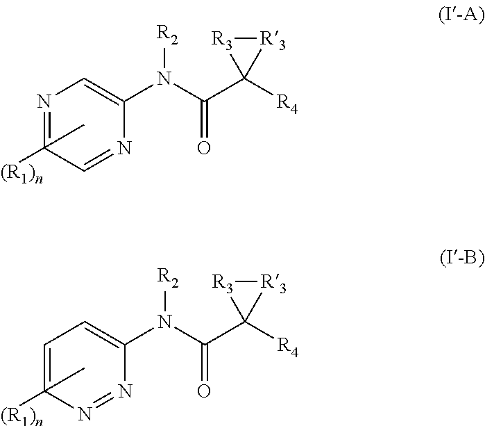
N1=C(C)([(R1)n])C=NC(N(C(C2([R4])[R3][R3]2)=O)[R2])=C1.C1=C(C)([(R1)n])N=NC(N(C(C2([R4])[R3][R3]2)=O)[R2])=C1
